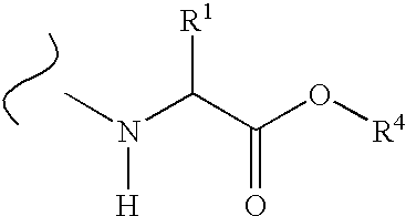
CN(C(C(O[R4])=O)[R1])[H]
